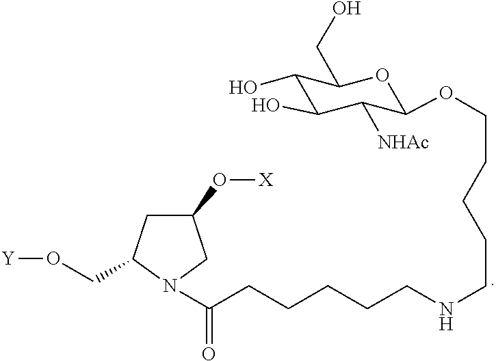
C1(O)C([NHAc])C(OCCCCCNCCCCCC(N2C(CO[Y])CC(O[X])C2)=O)OC(CO)C1O
